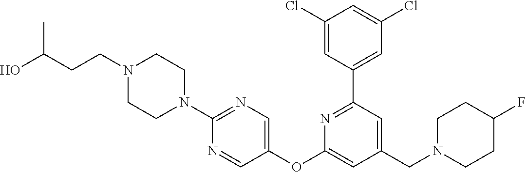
C1(Cl)=CC(C2=NC(OC3=CN=C(N4CCN(CCC(O)C)CC4)N=C3)=CC(CN3CCC(F)CC3)=C2)=CC(Cl)=C1
